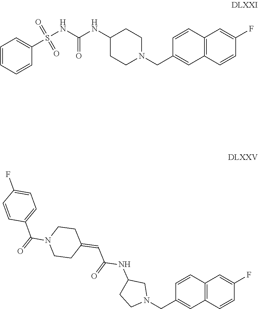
C12=C(C=CC(F)=C1)C=C(CN1CCC(NC(NS(C3=CC=CC=C3)(=O)=O)=O)CC1)C=C2.C12=C(C=CC(F)=C1)C=C(CN1CC(NC(C=C3CCN(C(=O)C4=CC=C(F)C=C4)CC3)=O)CC1)C=C2
